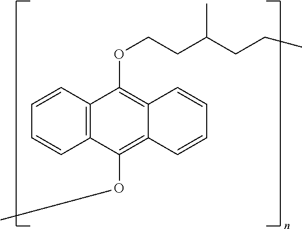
C12=C(C(OCCC(CCC)C)=C3C(=C1OC)C=CC=C3)C=CC=C2
